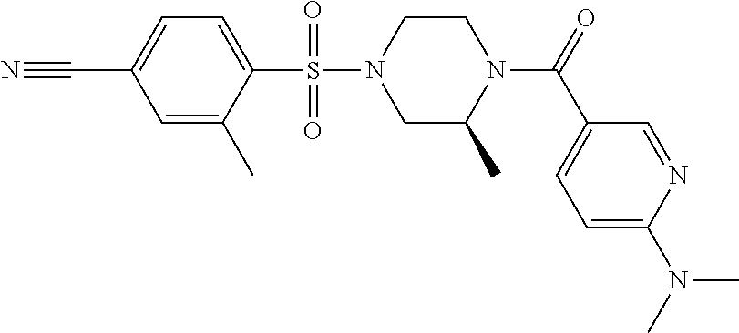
C1(C#N)=CC=C(S(N2CC(C)N(C(=O)C3=CC=C(N(C)C)N=C3)CC2)(=O)=O)C(C)=C1
